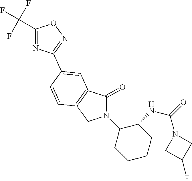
C1(=O)N(C2CCCCC2NC(=O)N2CC(F)C2)CC2=C1C=C(C1=NOC(C(F)(F)F)=N1)C=C2
